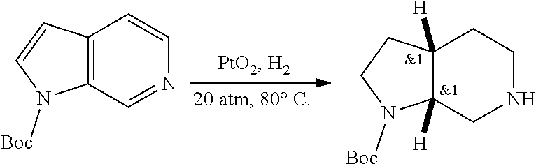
C12([H])C([H])(CNCC1)N([Boc])CC2.C12=C(C=NC=C1)N([Boc])C=C2
